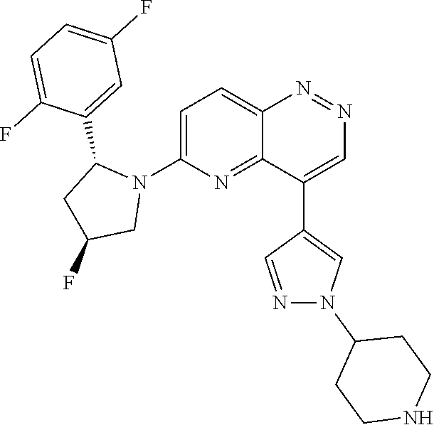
C1=C(N2C(C3=CC(F)=CC=C3F)CC(F)C2)N=C2C(=C1)N=NC=C2C1=CN(C2CCNCC2)N=C1
